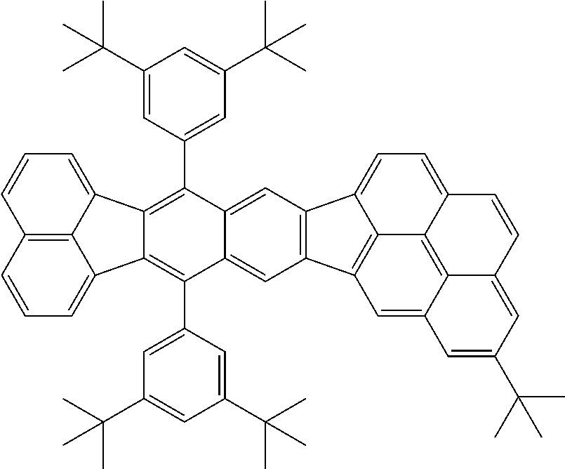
C12=C3C(=CC=C1)C1=C(C4=CC(C(C)(C)C)=CC(C(C)(C)C)=C4)C4=CC5=C(C=C4C(C4=CC(C(C)(C)C)=CC(C(C)(C)C)=C4)=C1C3=CC=C2)C1=CC=C2C3=C4C(=CC5=C31)C=C(C(C)(C)C)C=C4C=C2
